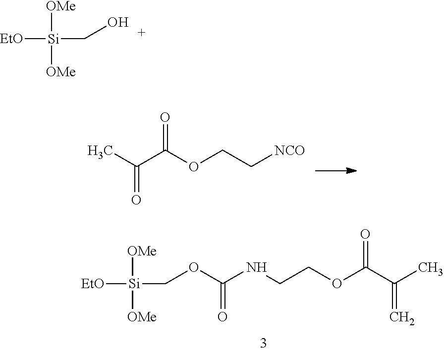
CC(C(OCC[NCO])=O)=O.[Si]([EtO])([OMe])([OMe])COC(NCCOC(C(C)=C)=O)=O.[Si]([EtO])([OMe])([OMe])CO
